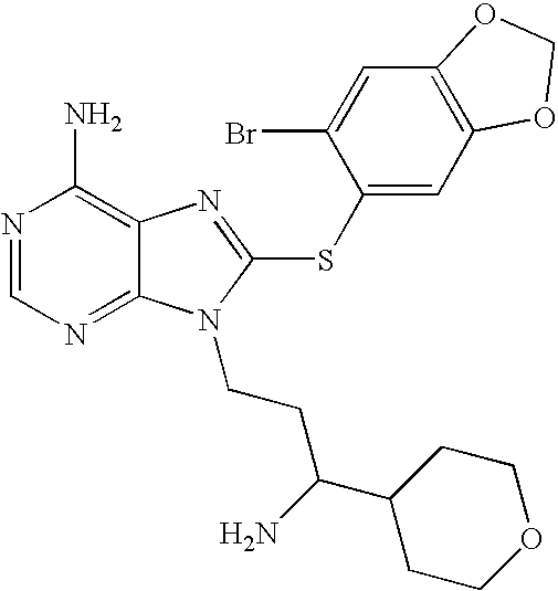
N1=CN=C2C(=C1N)N=C(SC1=CC3=C(C=C1Br)OCO3)N2CCC(N)C1CCOCC1
